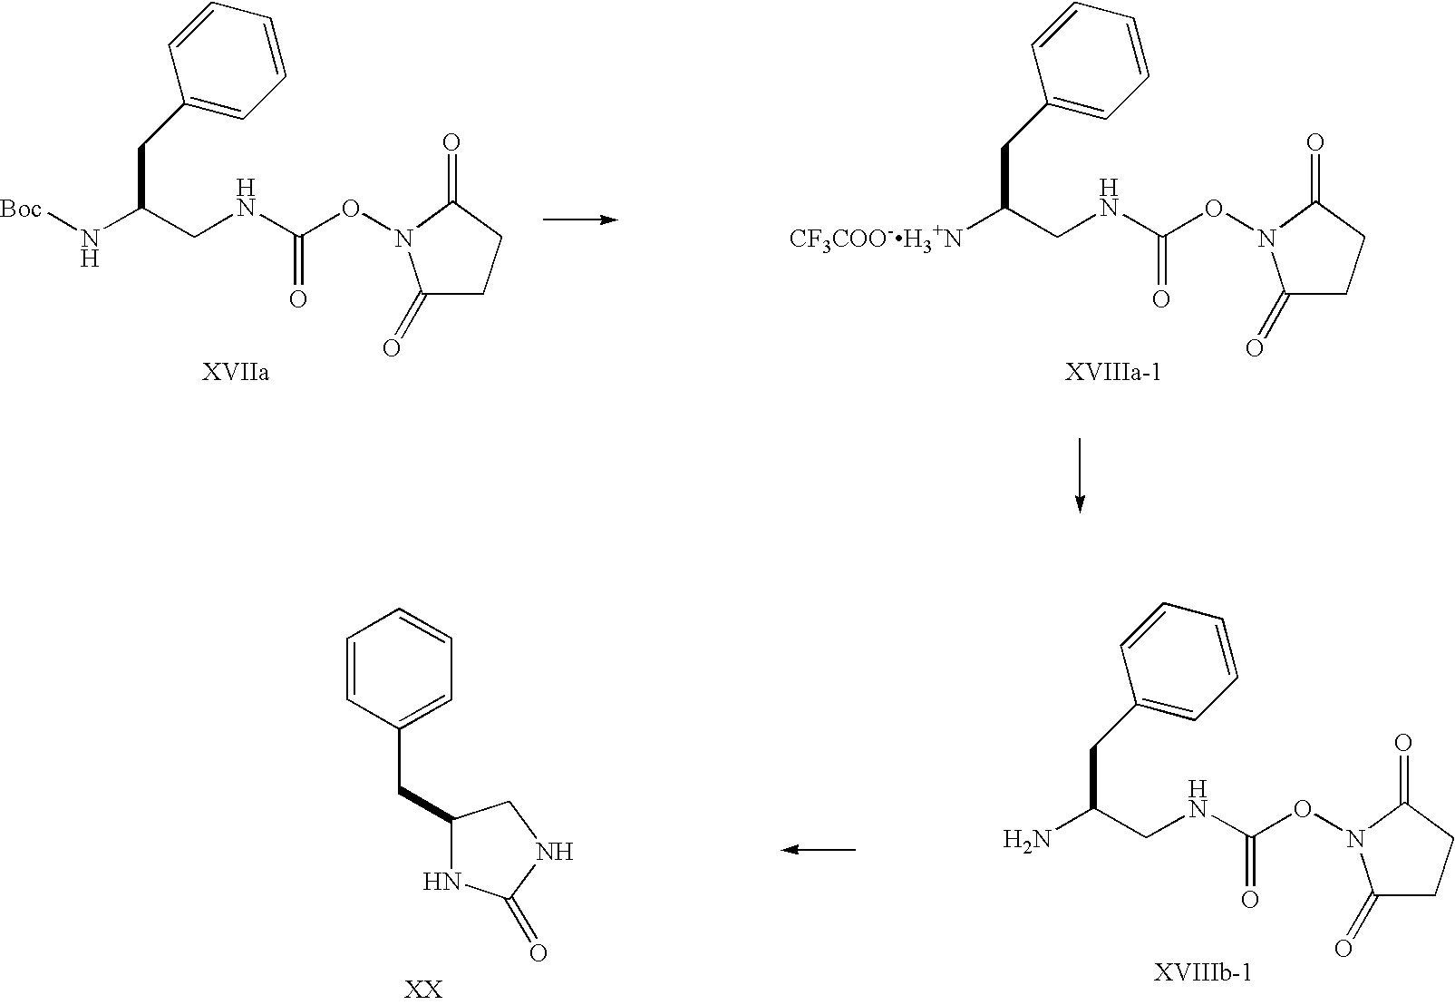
C1(=O)CCC(=O)N1OC(NCC(N[Boc])CC1=CC=CC=C1)=O.C1(=O)CCC(=O)N1OC(NCC([CF3COO-H3+N])CC1=CC=CC=C1)=O.C1(=O)CCC(=O)N1OC(NCC(N)CC1=CC=CC=C1)=O.C1(CC2=CC=CC=C2)NC(=O)NC1
